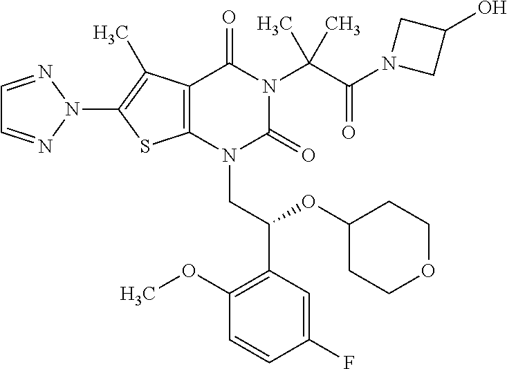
C12=C(C(C)=C(N3N=CC=N3)S1)C(=O)N(C(C(=O)N1CC(O)C1)(C)C)C(=O)N2CC(C1=C(OC)C=CC(F)=C1)OC1CCOCC1
